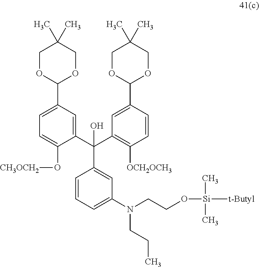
C1=CC=C(N(CCC)CCO[Si](C)(C)[t-Butyl])C=C1C(C1=CC(C2OCC(C)(C)CO2)=CC=C1O[CH3OCH2])(C1=C([OCH2OCH3])C=CC(C2OCC(C)(C)CO2)=C1)O
